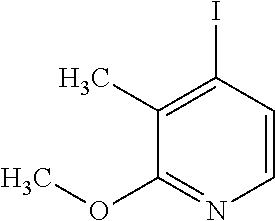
C1(OC)=NC=CC(I)=C1C
